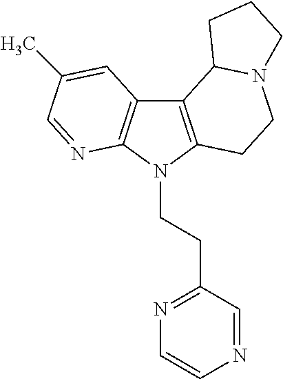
C12=C(N(CCC3=NC=CN=C3)C3=C1C=C(C)C=N3)CCN1C2CCC1
